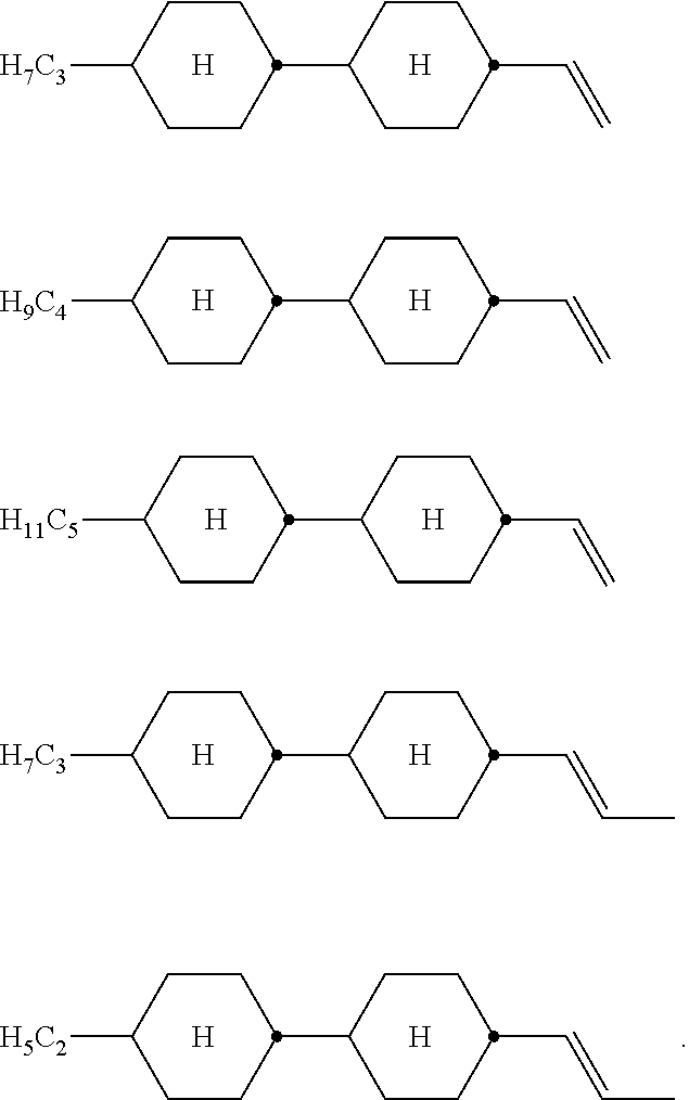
[H].[H7C3]C1CCC(C2CCC(C=C)CC2)CC1.[H].[H].[H9C4]C1CCC(C2CCC(C=C)CC2)CC1.[H].[H].[H11C5]C1CCC(C2CCC(C=C)CC2)CC1.[H].[H].[H7C3]C1CCC(C2CCC(C=CC)CC2)CC1.[H].[H].[H5C2]C1CCC(C2CCC(C=CC)CC2)CC1.[H]
